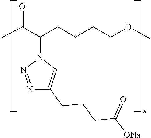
CC(C(CCCCOC)N1N=NC(CCCC([ONa])=O)=C1)=O
